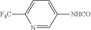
C1=C([F3C])N=CC([NHCO])=C1
